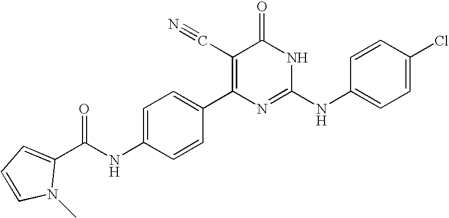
C1=CC(C2=C(C#N)C(=O)NC(NC3=CC=C(Cl)C=C3)=N2)=CC=C1NC(=O)C1=CC=CN1C
